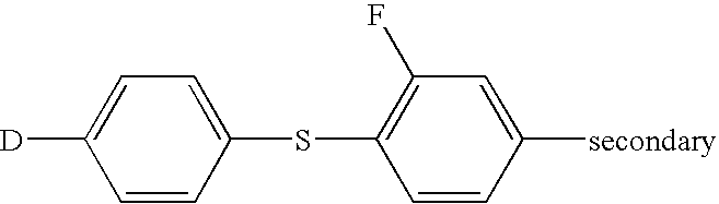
C1=CC(SC2=C(F)C=C([secondary])C=C2)=CC=C1[D]
